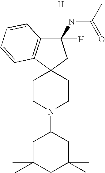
[H].C1CN(C2CC(C)(C)CC(C)(C)C2)CCC12C1=C(C([H])(NC(C)=O)C2)C=CC=C1
